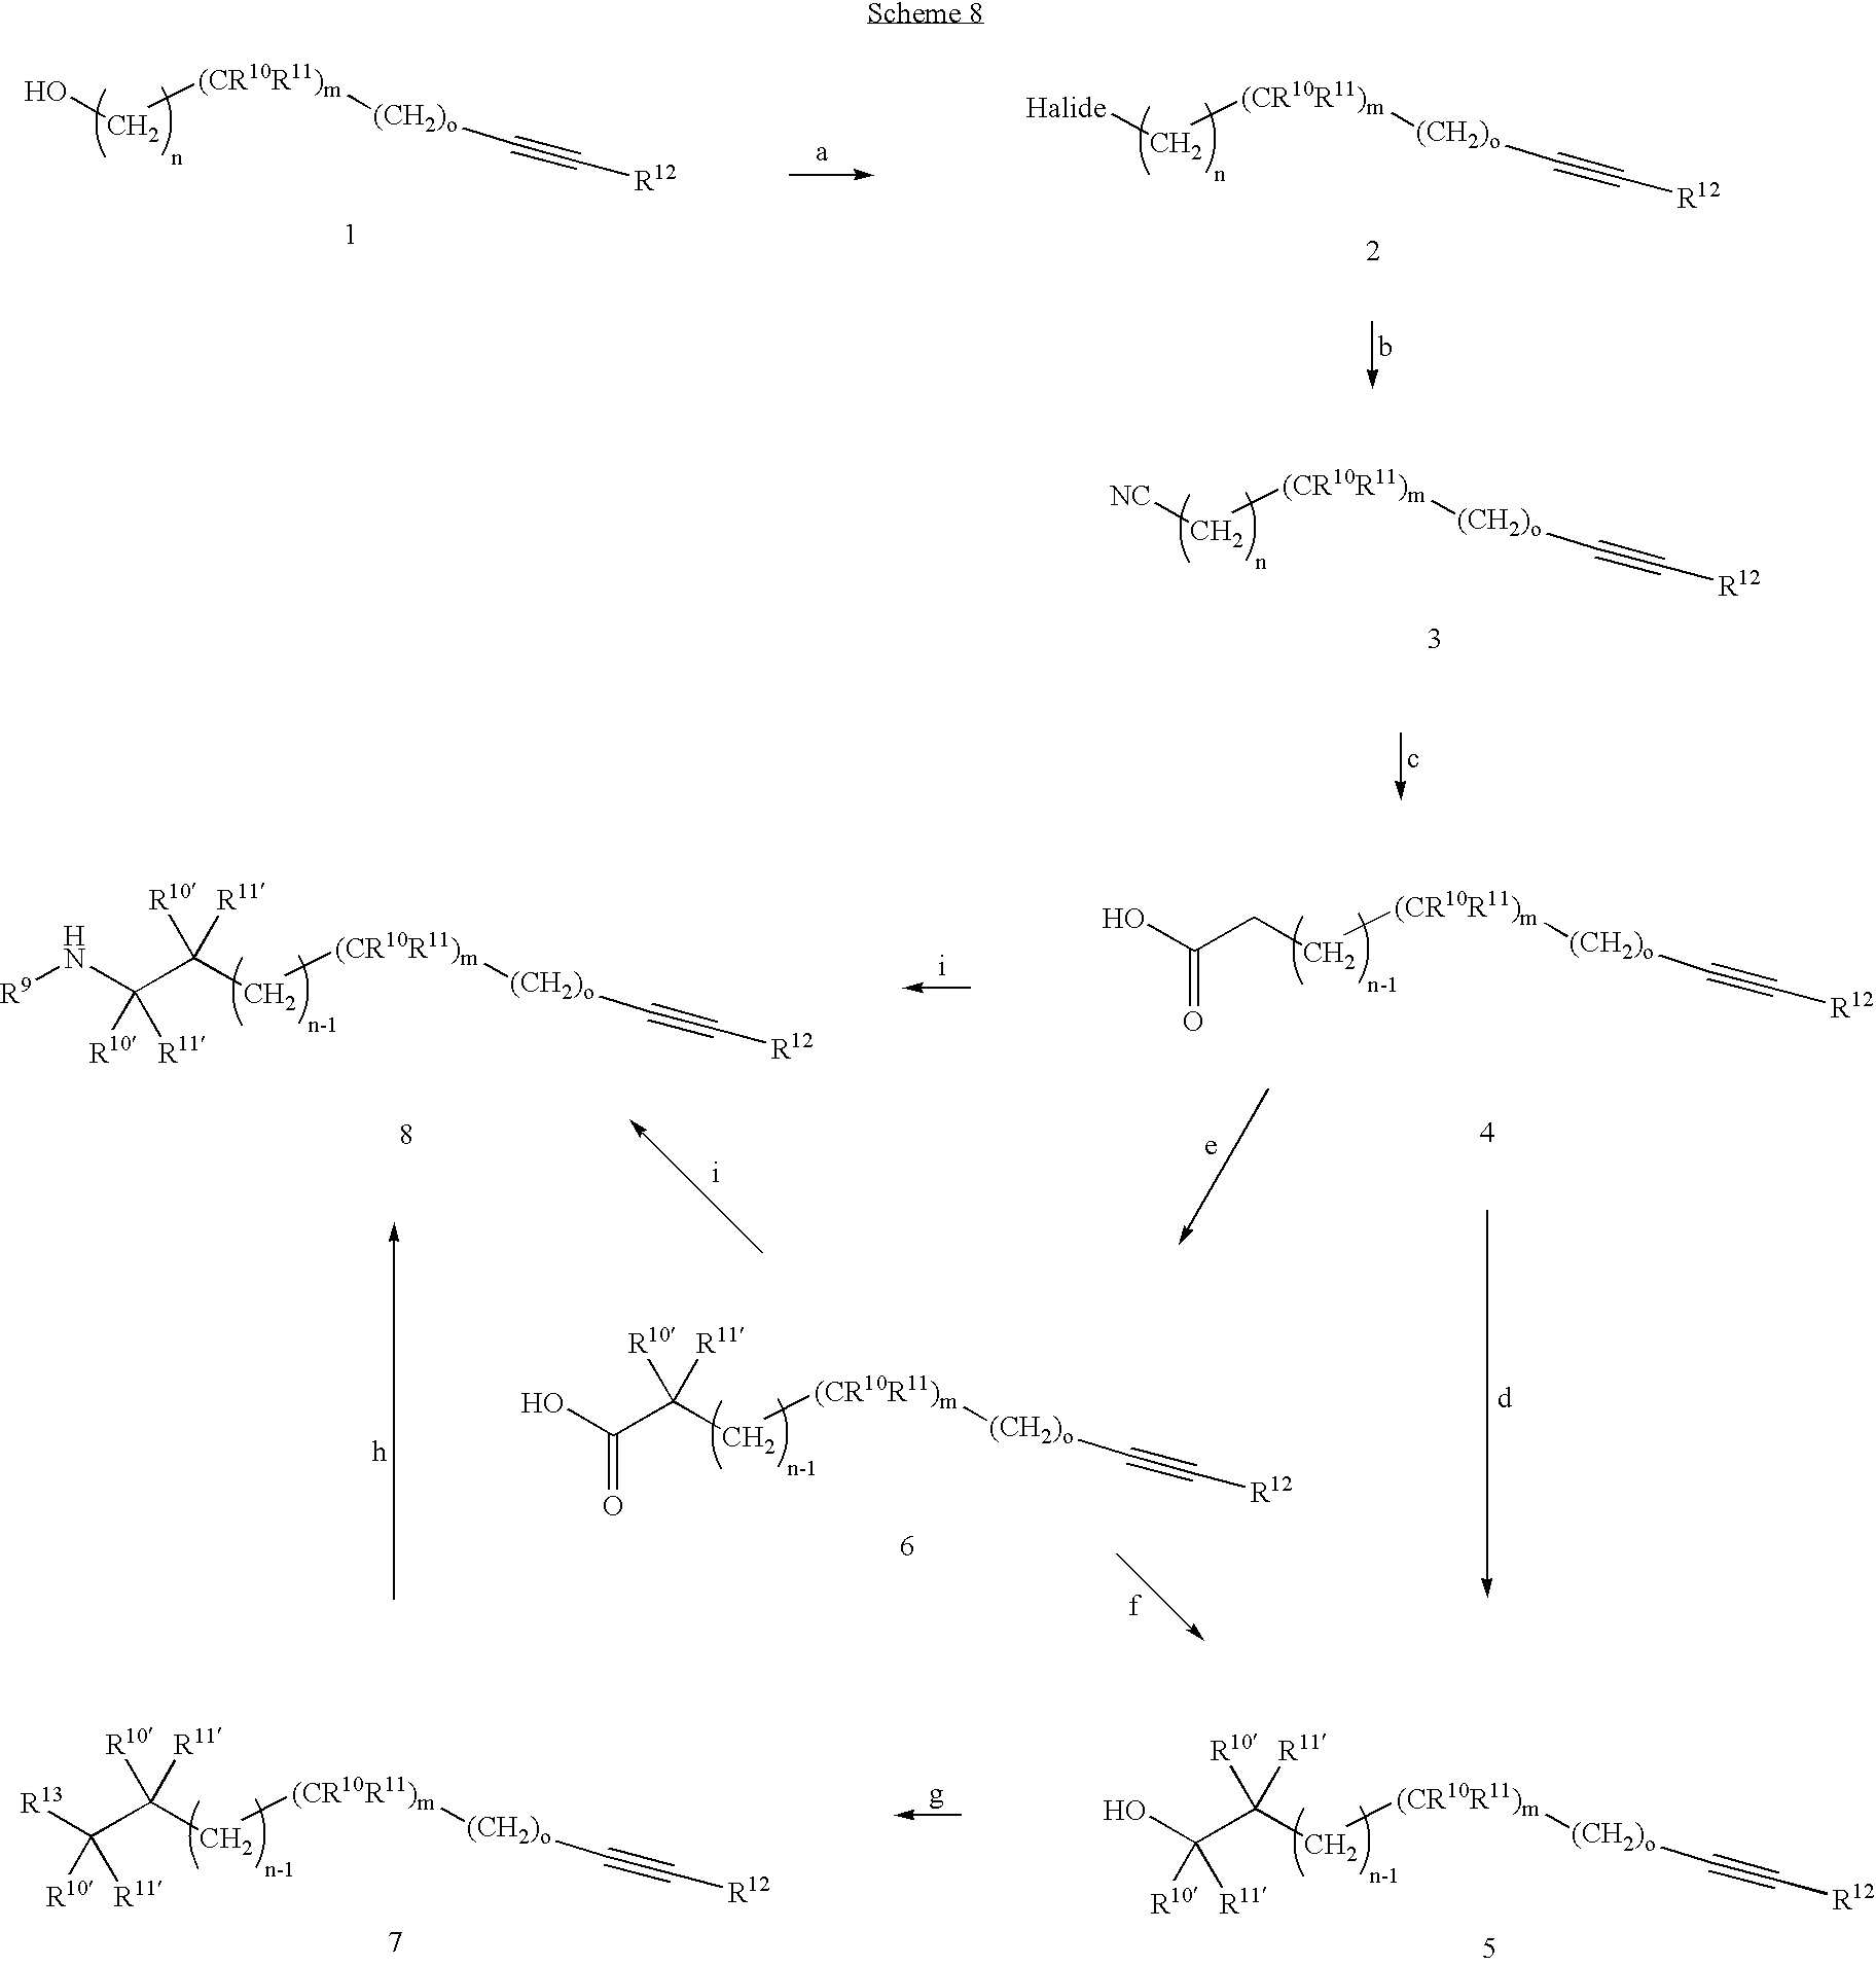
OC[(CR10R11)m][(CH2)o]C#C[R12].[Halide]C[(CR10R11)m][(CH2)o]C#C[R12].[NC]C[(CR10R11)m][(CH2)o]C#C[R12].C(C[(CR10R11)m][(CH2)o]C#C[R12])(C(O)([R10])[R11])([R10])[R11].C(C[(CR10R11)m][(CH2)o]C#C[R12])(C([R13])([R10])[R11])([R10])[R11].C(C[(CR10R11)m][(CH2)o]C#C[R12])C(O)=O.C(C[(CR10R11)m][(CH2)o]C#C[R12])(C(N[R9])([R10])[R11])([R10])[R11].C(C[(CR10R11)m][(CH2)o]C#C[R12])(C(O)=O)([R10])[R11]
